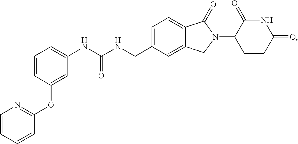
C1=CC=C(NC(NCC2=CC=C3C(=C2)CN(C2CCC(=O)NC2=O)C3=O)=O)C=C1OC1=NC=CC=C1
